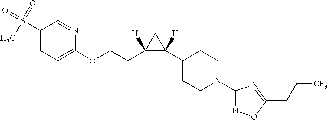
C1(S(=O)(=O)C)=CC=C(OCCC2([H])C([H])(C3CCN(C4=NOC(CC[CF3])=N4)CC3)C2)N=C1
